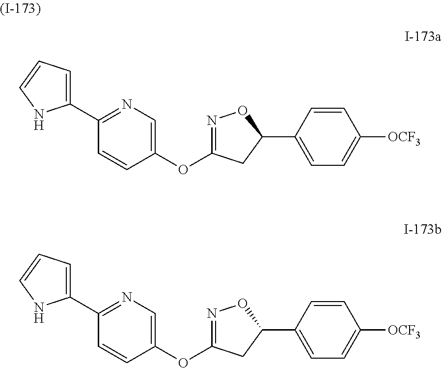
C1=CC(C2ON=C(OC3=CN=C(C4=CC=CN4)C=C3)C2)=CC=C1[OCF3].C1=CC(C2ON=C(OC3=CN=C(C4=CC=CN4)C=C3)C2)=CC=C1[OCF3]
